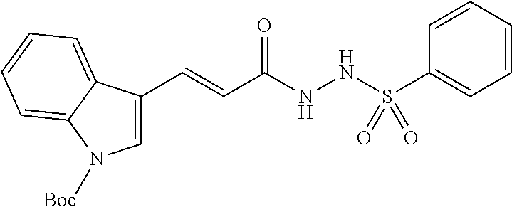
C1=CC=CC=C1S(NNC(C=CC1=CN([Boc])C2=CC=CC=C12)=O)(=O)=O
